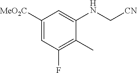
C1([MeO2C])=CC(F)=C(C)C(NC[CN])=C1
